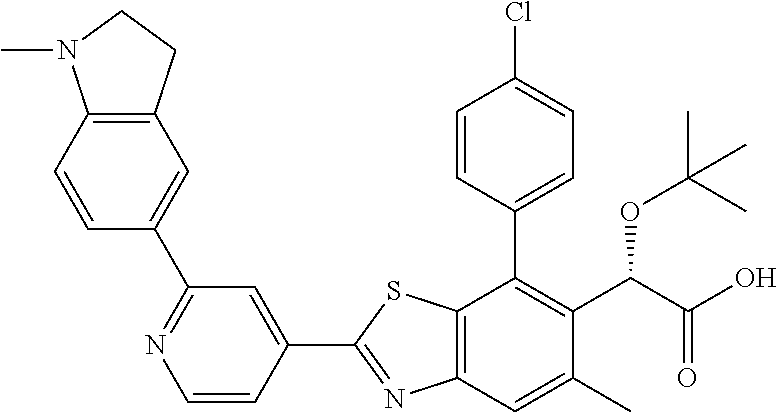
C1=CC(C2=C(C(OC(C)(C)C)C(=O)O)C(C)=CC3=C2SC(C2=CC(C4=CC5=C(C=C4)N(C)CC5)=NC=C2)=N3)=CC=C1Cl
